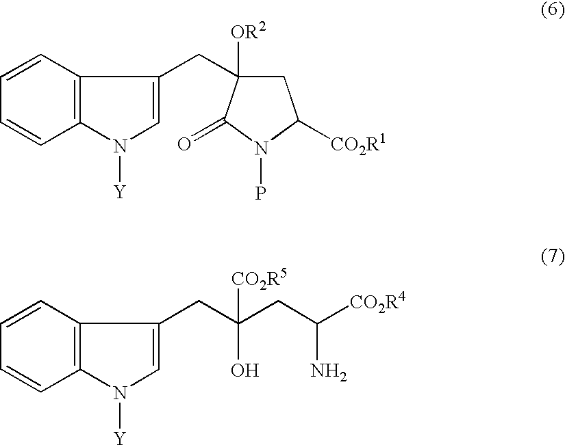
C1=CC=CC2=C1C(CC1([OR2])CC([CO2R1])N(P)C1=O)=CN2[Y].C1=CC=CC2=C1C(CC(CC([CO2R4])N)(O)[CO2R5])=CN2[Y]
